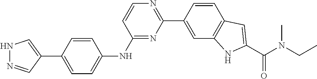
N1N=CC(C2=CC=C(NC3=NC(C4=CC5=C(C=C4)C=C(C(N(CC)C)=O)N5)=NC=C3)C=C2)=C1
